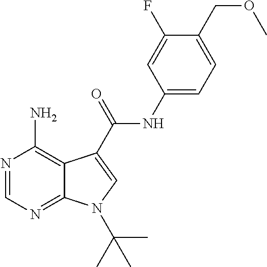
N1=CN=C2C(=C1N)C(C(NC1=CC=C(COC)C(F)=C1)=O)=CN2C(C)(C)C
